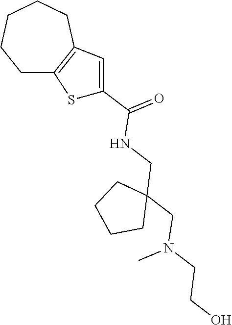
C1C2=C(CCCC1)C=C(C(=O)NCC1(CN(CCO)C)CCCC1)S2
